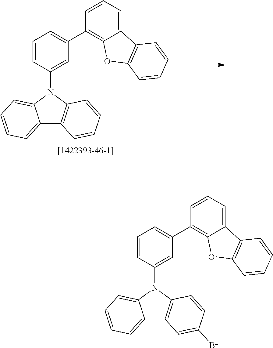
C12=CC=CC=C1N(C1=CC(C3=C4C(=CC=C3)C3=C(O4)C=CC=C3)=CC=C1)C1=C2C=CC=C1.C12=CC=CC=C1N(C1=CC(C3=C4C(=CC=C3)C3=C(O4)C=CC=C3)=CC=C1)C1=C2C=C(Br)C=C1
